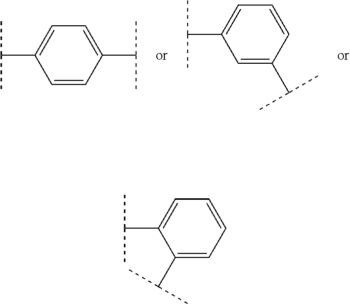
C1=CC(C(C)C)=CC=C1C(C)C.C1=C(C(C)C)C=CC=C1C(C)C.C1=CC=C(C(C)C)C(C(C)C)=C1
